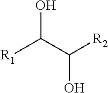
OC(C([R2])O)[R1]
